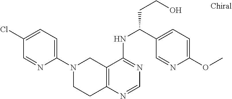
C1=C(Cl)C=NC(N2CCC3=C(C2)C(NC(CCO)C2=CC=C(OC)N=C2)=NC=N3)=C1
